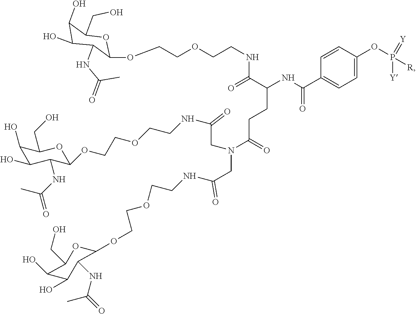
C1(O)C(O)C(NC(C)=O)C(OCCOCCNC(=O)C(CCC(=O)N(CC(NCCOCCOC2C(NC(C)=O)C(O)C(O)C(CO)O2)=O)CC(NCCOCCOC2OC(CO)C(O)C(O)C2NC(=O)C)=O)NC(C2=CC=C(OP([R])(=[Y])[Y])C=C2)=O)OC1CO
